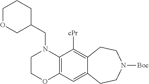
C1COC2=C(N1CC1CCCOC1)C([cPr])=C1C(=C2)CCN([Boc])CC1
